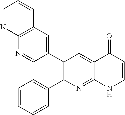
C12=C(C=C(C3=C(C4=CC=CC=C4)N=C4C(=C3)C(=O)C=CN4)C=N1)C=CC=N2
